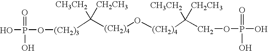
[(CH2)3](C([(CH2)4]O[(CH2)4]C(COP(O)(=O)O)([CH3CH2])[CH2CH3])([CH3CH2])[CH2CH3])OP(O)(=O)O
